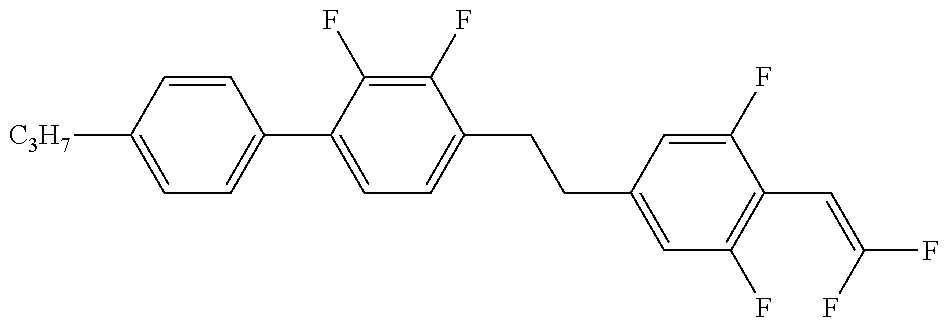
C1=C([C3H7])C=CC(C2=CC=C(CCC3=CC(F)=C(C=C(F)F)C(F)=C3)C(F)=C2F)=C1
